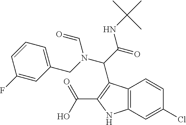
C(C(NC(C)(C)C)=O)(N(C=O)CC1=CC=CC(F)=C1)C1=C(C(=O)O)NC2=C1C=CC(Cl)=C2
